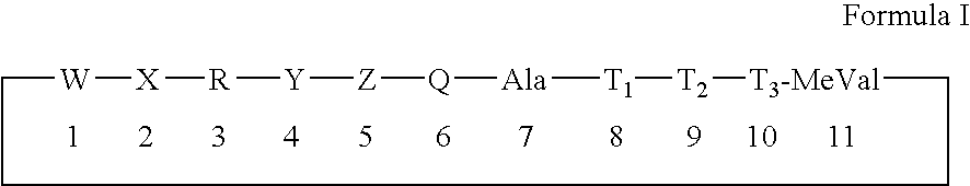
C1[W][X][R][Y][Z][Q][Ala][T1][T2][T3-MeVal]CCC1
